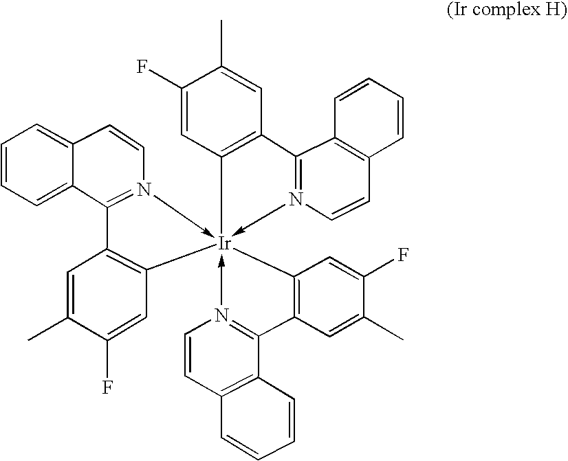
[Ir]123(-N4=C(C5=C(C=C4)C=CC=C5)C4=C1C=C(F)C(C)=C4)(-N1=C(C4=C2C=C(F)C(C)=C4)C2=C(C=C1)C=CC=C2)-N1=C(C2=CC=CC=C2C=C1)C1=C3C=C(F)C(C)=C1
